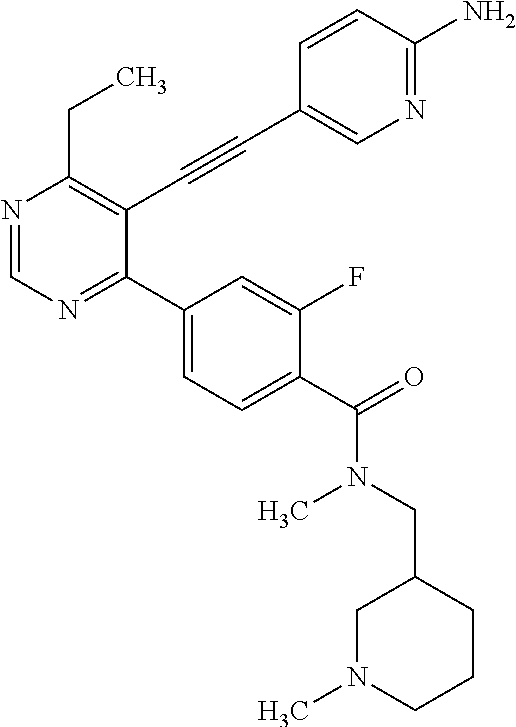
N1=CN=C(C2=CC=C(C(=O)N(C)CC3CN(C)CCC3)C(F)=C2)C(C#CC2=CN=C(N)C=C2)=C1CC
